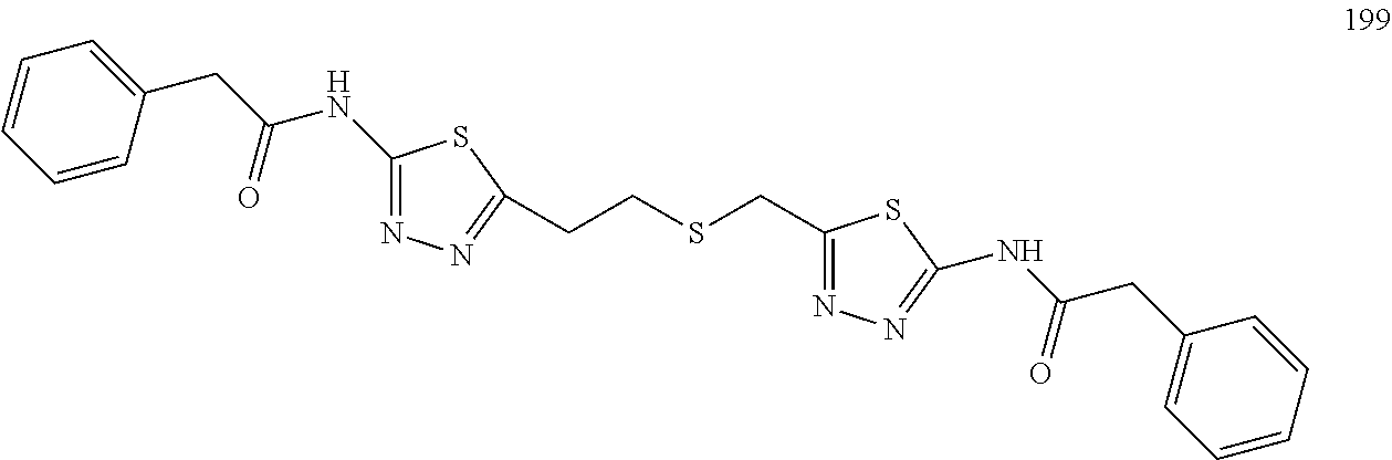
C1(CC(NC2=NN=C(CCSCC3=NN=C(NC(CC4=CC=CC=C4)=O)S3)S2)=O)=CC=CC=C1
